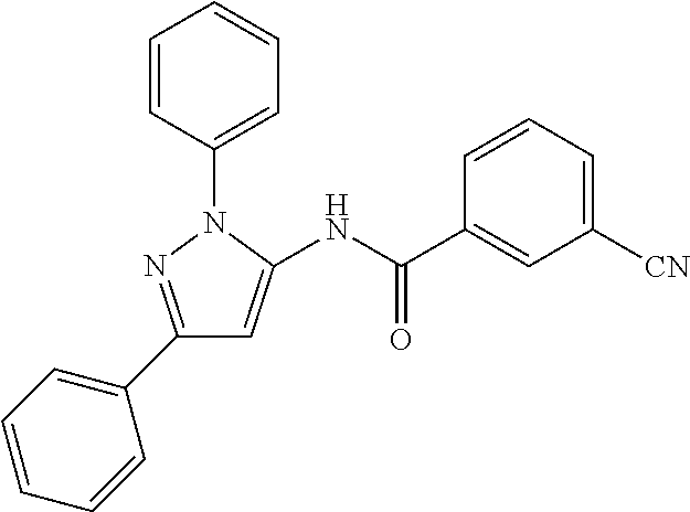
C1(C2=CC=CC=C2)=NN(C2=CC=CC=C2)C(NC(=O)C2=CC([CN])=CC=C2)=C1
